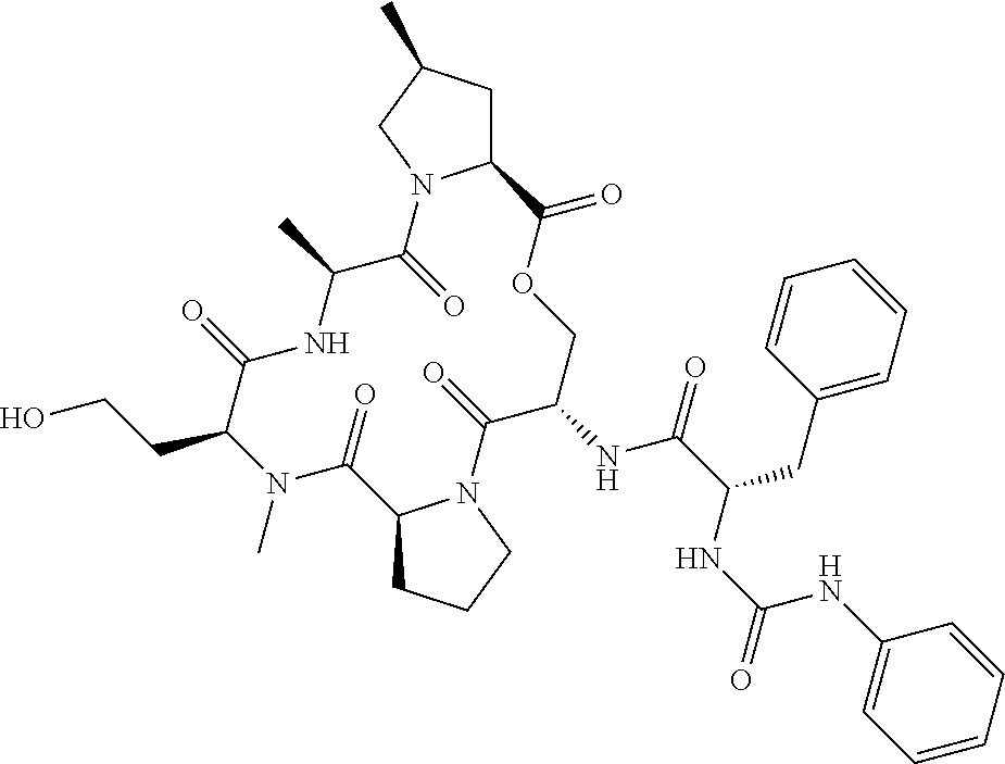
N1(C)C(CCO)C(=O)NC(C)C(=O)N2C(CC(C)C2)C(=O)OCC(NC(C(NC(NC2=CC=CC=C2)=O)CC2=CC=CC=C2)=O)C(=O)N2C(C1=O)CCC2
